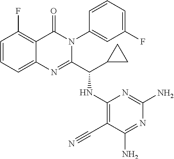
FC1=C2C(=CC=C1)N=C(C(C1CC1)NC1=C(C#N)C(N)=NC(N)=N1)N(C1=CC(F)=CC=C1)C2=O
